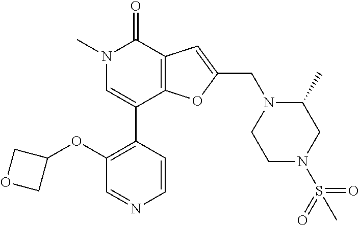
C1(OC2COC2)=C(C2=CN(C)C(=O)C3=C2OC(CN2CCN(S(=O)(=O)C)CC2C)=C3)C=CN=C1
